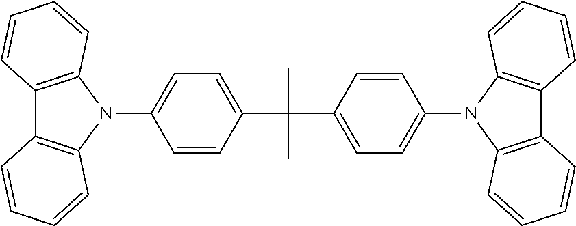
C1(C(C2=CC=C(N3C4=C(C5=C3C=CC=C5)C=CC=C4)C=C2)(C)C)=CC=C(N2C3=C(C4=C2C=CC=C4)C=CC=C3)C=C1
